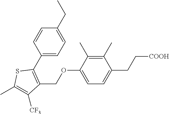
C1(C2=C(COC3=CC=C(CC[COOH])C(C)=C3C)C([CF3])=C(C)S2)=CC=C(CC)C=C1
